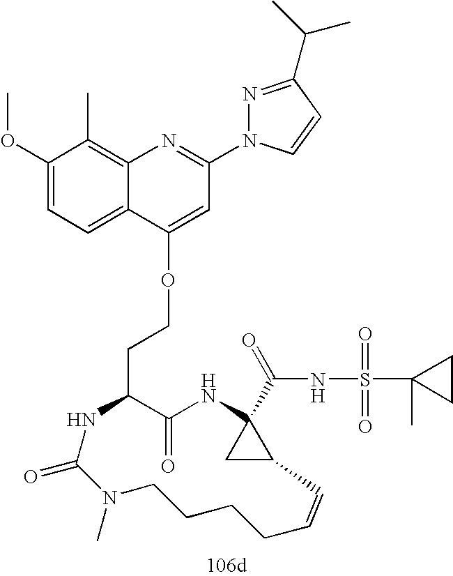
C1(=O)C(CCOC2=CC(N3C=CC(C(C)C)=N3)=NC3=C(C)C(OC)=CC=C32)NC(=O)N(C)CCCCC=CC2CC2(C(NS(C2(C)CC2)(=O)=O)=O)N1
